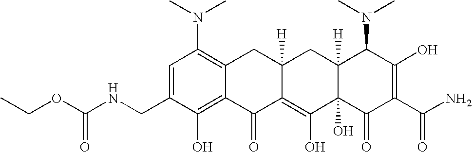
C1(CNC(OCC)=O)=CC(N(C)C)=C2C(=C1O)C(=O)C1=C(O)C3(O)C([H])(CC1([H])C2)C(N(C)C)C(O)=C(C(N)=O)C3=O
